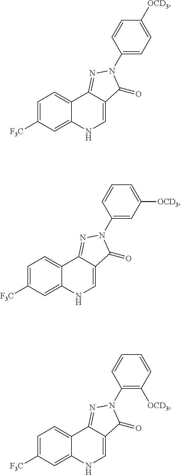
C1=C([F3C])C=C2C(=C1)C1=NN(C3=CC=C([OCD3])C=C3)C(=O)C1=CN2.C1=C([F3C])C=C2C(=C1)C1=NN(C3=CC([OCD3])=CC=C3)C(=O)C1=CN2.C1=C([F3C])C=C2C(=C1)C1=NN(C3=C([OCD3])C=CC=C3)C(=O)C1=CN2
